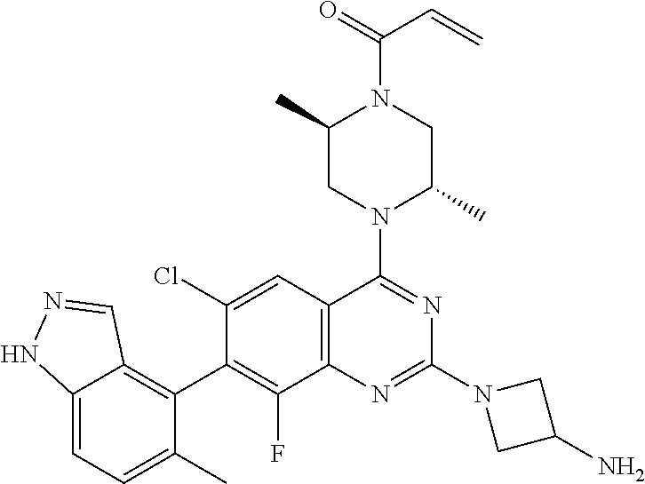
C12=CC=C(C)C(C3=C(F)C4=C(C=C3Cl)C(N3C(C)CN(C(=O)C=C)C(C)C3)=NC(N3CC(N)C3)=N4)=C1C=NN2
